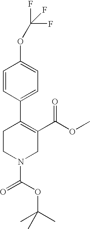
C1CN(C(OC(C)(C)C)=O)CC(C(OC)=O)=C1C1=CC=C(OC(F)(F)F)C=C1
